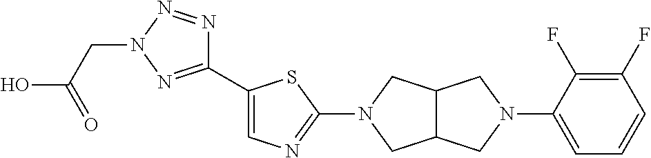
C1(C2=CN=C(N3CC4C(C3)CN(C3=CC=CC(F)=C3F)C4)S2)=NN(CC(O)=O)N=N1
